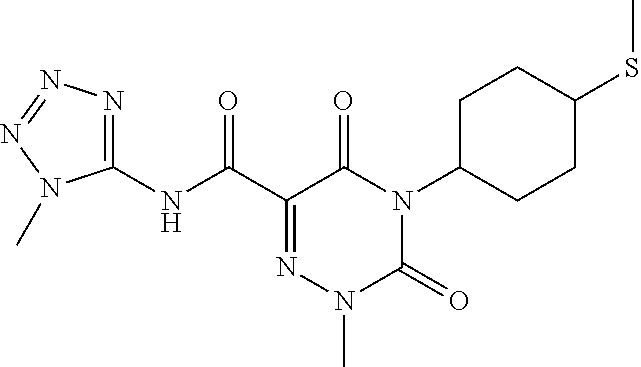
C1(NC(C2=NN(C)C(=O)N(C3CCC(SC)CC3)C2=O)=O)=NN=NN1C
